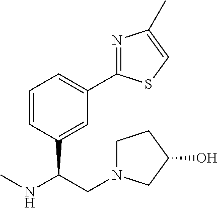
CNC(CN1CCC(O)C1)C1=CC(C2=NC(C)=CS2)=CC=C1
